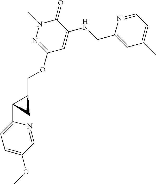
N1(C)N=C(OCC2C(C3=CC=C(OC)C=N3)C2)C=C(NCC2=CC(C)=CC=N2)C1=O
